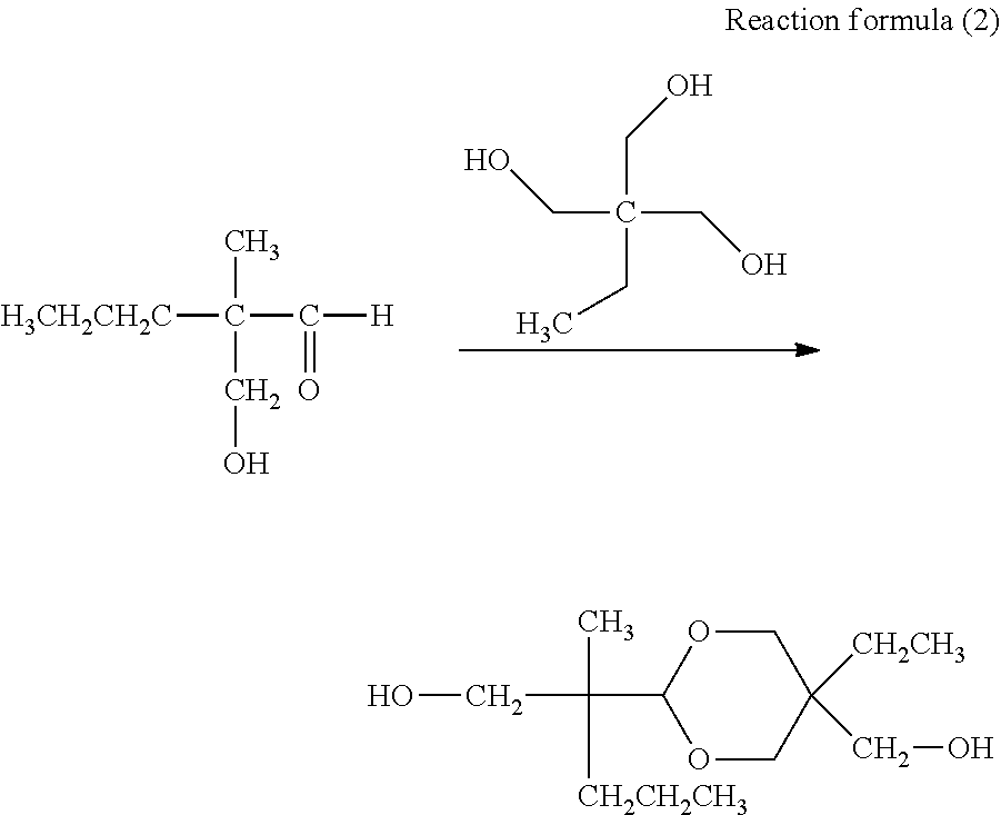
[H3CH2CH2C]C(C([H])=O)(C)CO.C(C(CO)(CO)CC)O.O1CC([CH2CH3])(CO)COC1C(C)([CH2CH2CH3])CO
